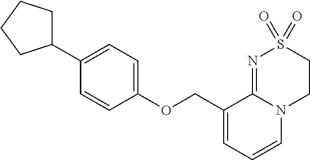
C(C1=CC=CN2C1=NS(=O)(=O)CC2)OC1=CC=C(C2CCCC2)C=C1
